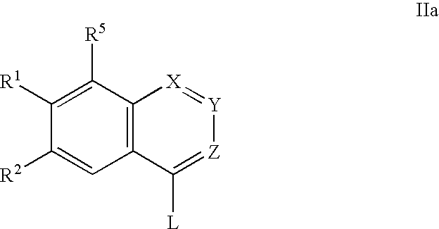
C12=C(C([R5])=C([R1])C([R2])=C1)[X]=[Y][Z]=C2[L]
